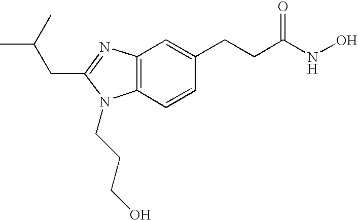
C(C1=NC2=C(C=CC(CCC(NO)=O)=C2)N1CCCO)C(C)C
